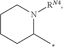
C1CCC(C)N([RN4])C1
